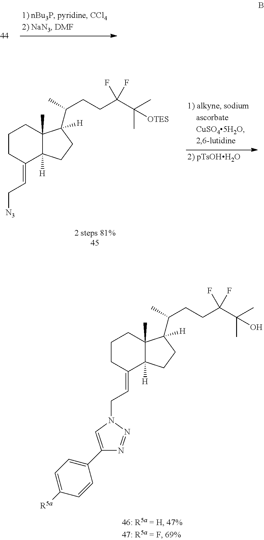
[N3]CC=C1C2([H])C(C)(CCC1)C(C(CCC(C(C)(C)[OTES])(F)F)C)([H])CC2.C1(C2=CC=C([R5a])C=C2)=CN(CC=C2C3([H])C(C)(CCC2)C(C(CCC(C(C)(C)O)(F)F)C)([H])CC3)N=N1
